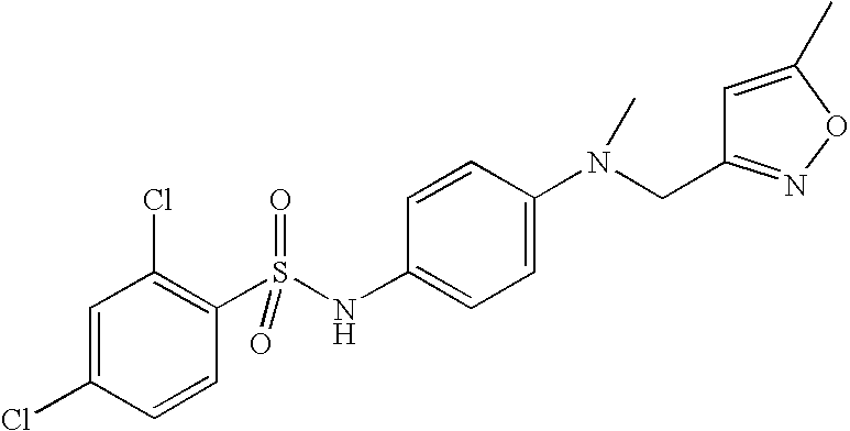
C1=C(Cl)C=CC(S(NC2=CC=C(N(CC3=NOC(C)=C3)C)C=C2)(=O)=O)=C1Cl
